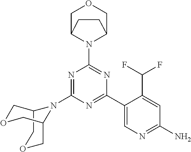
N1=C(N2C3COCC2COC3)N=C(C2=CN=C(N)C=C2C(F)F)N=C1N1C2COCC1CC2
